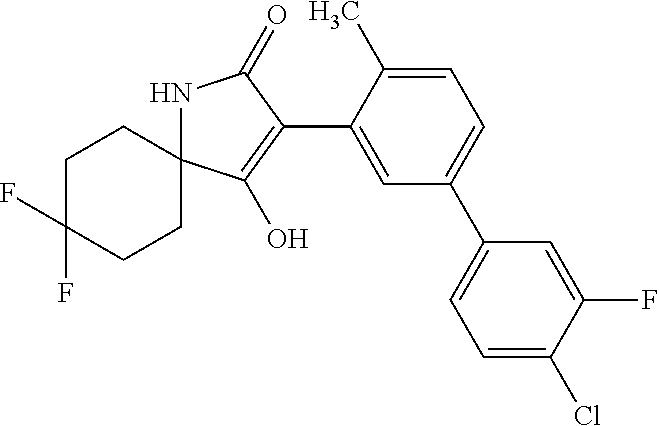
C1CC2(CCC1(F)F)NC(=O)C(C1=CC(C3=CC=C(Cl)C(F)=C3)=CC=C1C)=C2O
